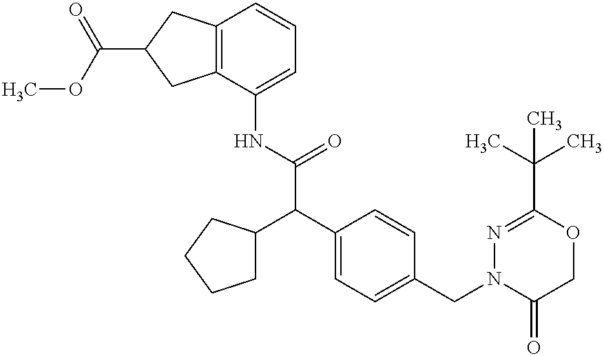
COC(C1CC2=C(C1)C=CC=C2NC(C(C1=CC=C(CN2C(=O)COC(C(C)(C)C)=N2)C=C1)C1CCCC1)=O)=O
